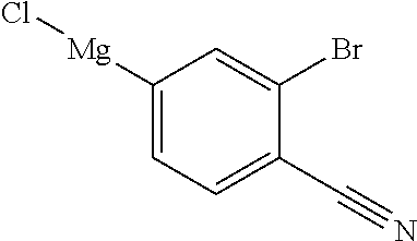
[Mg](C1=CC=C(C#N)C(Br)=C1)Cl
